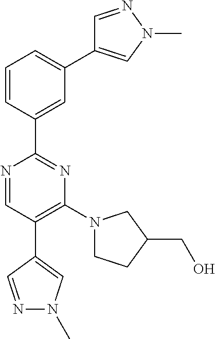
C1=NN(C)C=C1C1=CC=CC(C2=NC(N3CCC(CO)C3)=C(C3=CN(C)N=C3)C=N2)=C1
